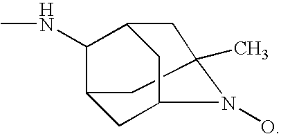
C12CC3N(O)C(C)(C1)CC(C2NC)C3
